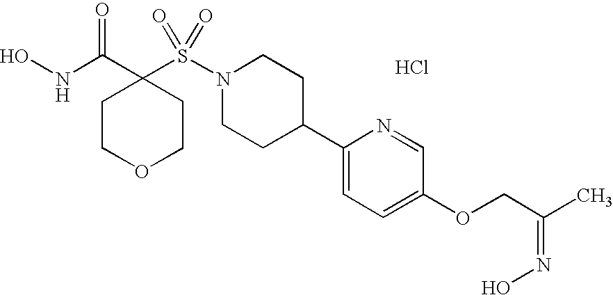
Cl.ONC(C1(S(N2CCC(C3=CC=C(OCC(C)=NO)C=N3)CC2)(=O)=O)CCOCC1)=O
